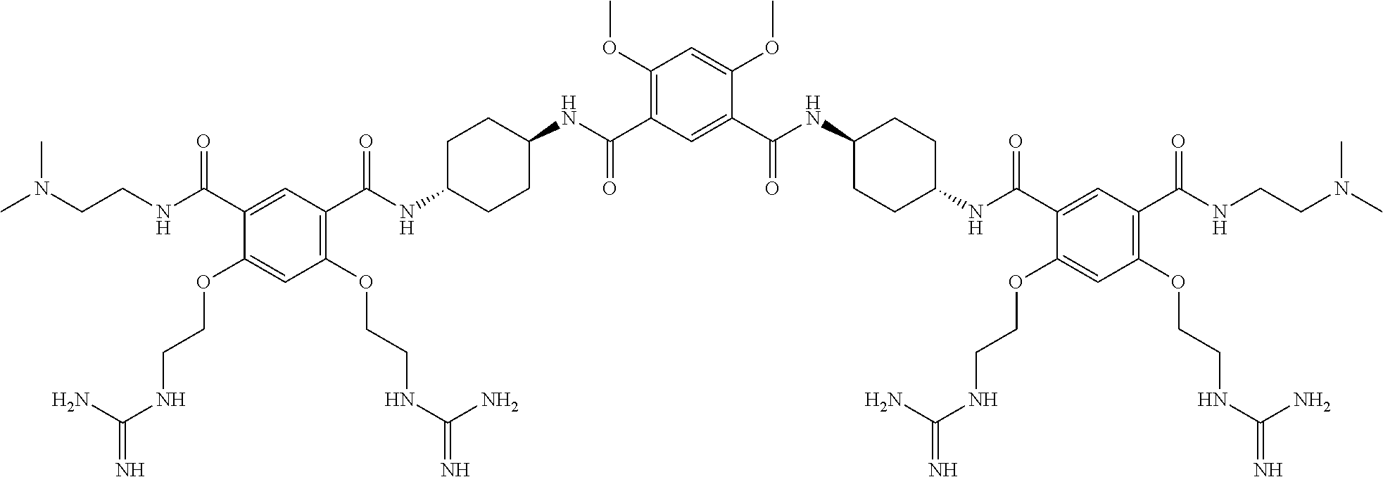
C1(C(NC2CCC(NC(C3=CC(C(NCCN(C)C)=O)=C(OCCNC(=N)N)C=C3OCCNC(=N)N)=O)CC2)=O)=CC(C(NC2CCC(NC(C3=C(OCCNC(=N)N)C=C(OCCNC(=N)N)C(C(NCCN(C)C)=O)=C3)=O)CC2)=O)=C(OC)C=C1OC
